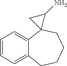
C1=CC=C2C(=C1)C1(CCCC2)C(N)C1
